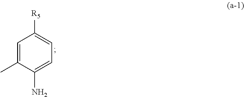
C1=C(C)C(N)=CC=C1[R5]
